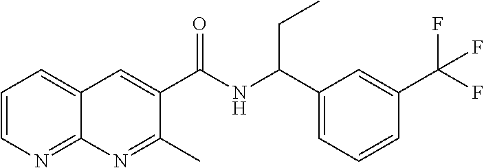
C1=CN=C2C(=C1)C=C(C(NC(C1=CC=CC(C(F)(F)F)=C1)CC)=O)C(C)=N2
